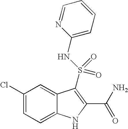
C1(Cl)=CC=C2C(=C1)C(S(NC1=CC=CC=N1)(=O)=O)=C(C(N)=O)N2
